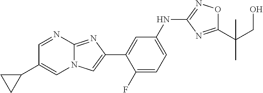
C1=NC2=NC(C3=CC(NC4=NOC(C(CO)(C)C)=N4)=CC=C3F)=CN2C=C1C1CC1
